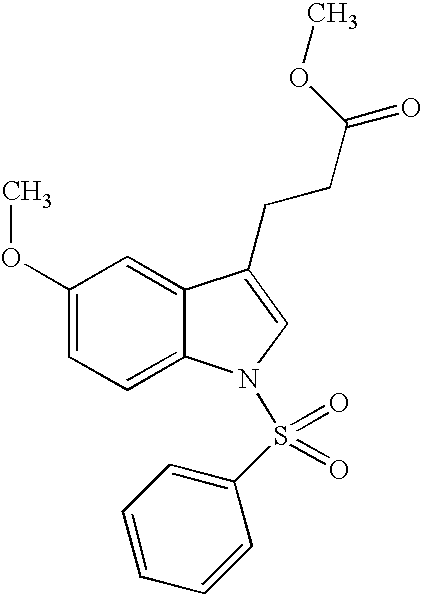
C12=CC(OC)=CC=C1N(S(C1=CC=CC=C1)(=O)=O)C=C2CCC(OC)=O
